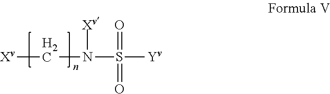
[Xv]CN([Xv])S([Y])(=O)=O
